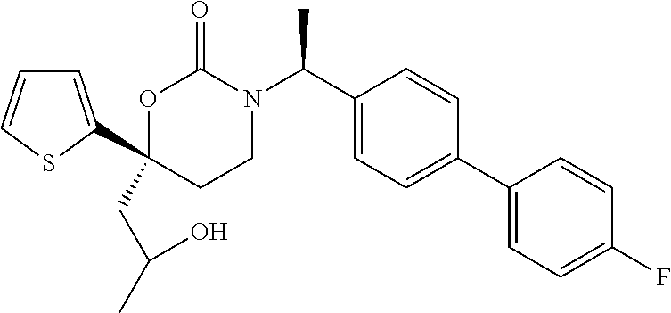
C1(CC(C)O)(C2=CC=CS2)CCN(C(C2=CC=C(C3=CC=C(F)C=C3)C=C2)C)C(=O)O1
